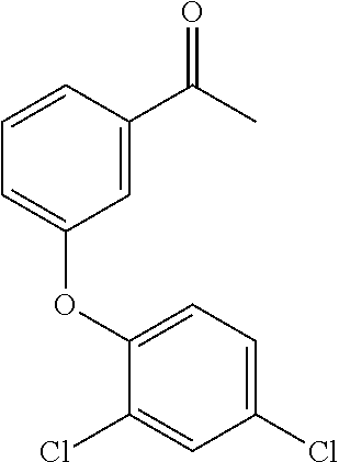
C1=C(C(C)=O)C=CC=C1OC1=CC=C(Cl)C=C1Cl
